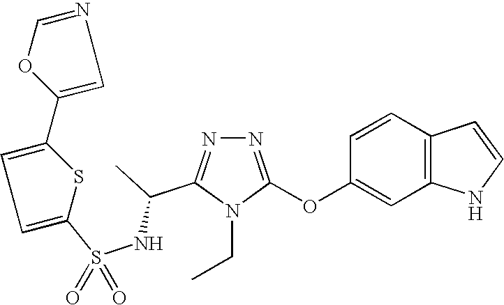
N1=C(OC2=CC3=C(C=C2)C=CN3)N(CC)C(C(C)NS(=O)(=O)C2=CC=C(C3=CN=CO3)S2)=N1
